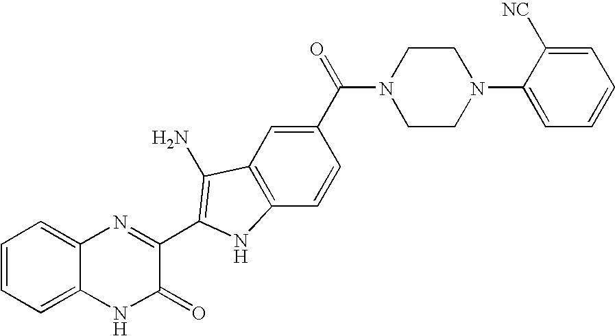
C1=C2C(=CC=C1)N=C(C1=C(N)C3=C(C=CC(C(=O)N4CCN(C5=CC=CC=C5[NC])CC4)=C3)N1)C(=O)N2
